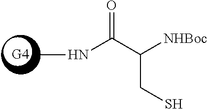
N(C(C(CS)[NHBoc])=O)C
